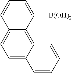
C1=C2C(=C3C(=C1)C=CC=C3[B(OH)2])C=CC=C2
